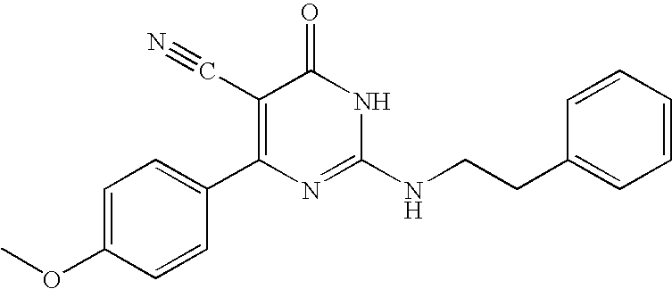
C1=CC(C2=C(C#N)C(=O)NC(NCCC3=CC=CC=C3)=N2)=CC=C1OC
